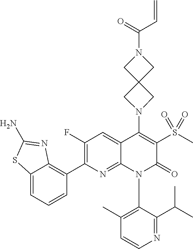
C1=CN=C(C(C)C)C(N2C(=O)C(S(C)(=O)=O)=C(N3CC4(C3)CN(C(=O)C=C)C4)C3=CC(F)=C(C4=C5C(=CC=C4)SC(N)=N5)N=C23)=C1C
